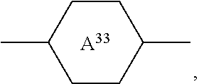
C1CC(C)CCC1C.[A33]
